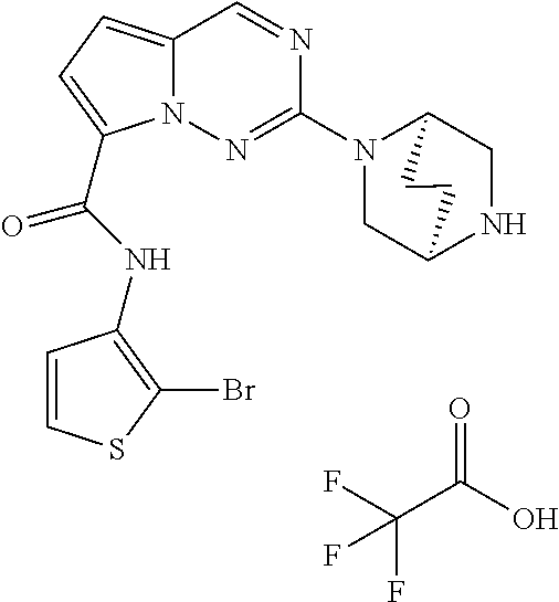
O=C(O)C(F)(F)F.N1=CC2=CC=C(C(NC3=C(Br)SC=C3)=O)N2N=C1N1CC2NCC1CC2
